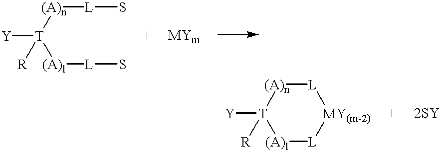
[(A)l]([L]S)[T]([(A)n][L]S)([Y])[R].[(A)l]1[L][MY(m-2)][L][(A)n][T]1([Y])[R]
